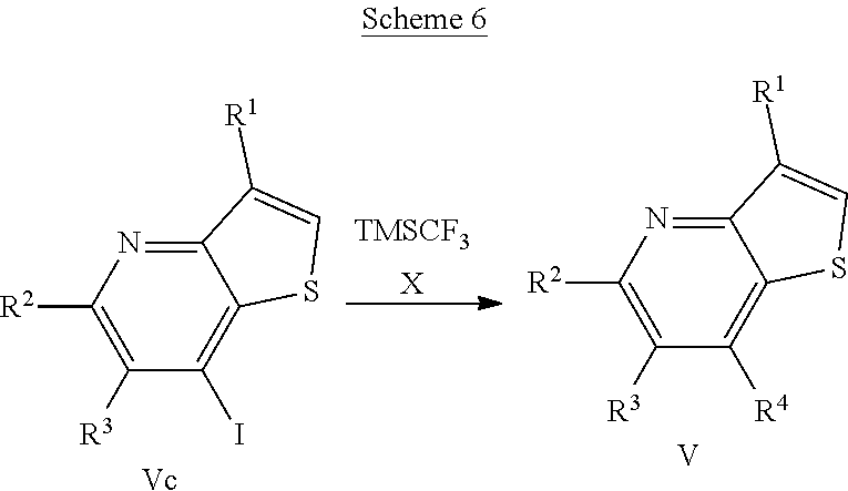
C12=NC([R2])=C([R3])C(I)=C1SC=C2[R1].[Vc].C12=NC([R2])=C([R3])C([R4])=C1SC=C2[R1].[V].[TMSCF3].[X]
